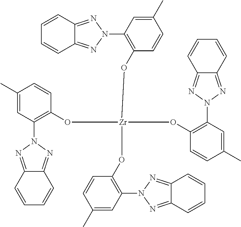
C1=CC2=NN(C3=C(O[Zr](OC4=C(N5N=C6C=CC=CC6=N5)C=C(C)C=C4)(OC4=C(N5N=C6C(=N5)C=CC=C6)C=C(C)C=C4)OC4=C(N5N=C6C(=N5)C=CC=C6)C=C(C)C=C4)C=CC(C)=C3)N=C2C=C1
